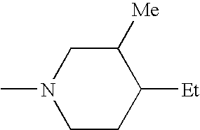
CN1CCC([Et])C([Me])C1
